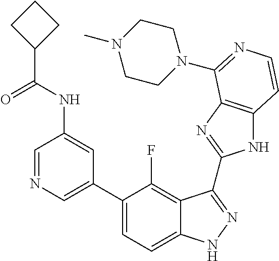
C1=C(C2=CC=C3C(=C2F)C(C2=NC4=C(N2)C=CN=C4N2CCN(C)CC2)=NN3)C=C(NC(C2CCC2)=O)C=N1
